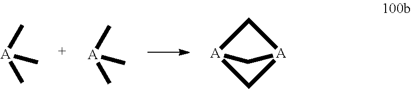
[A](C)(C)C.[A](C)(C)C.C1[A]2C[A]1C2
